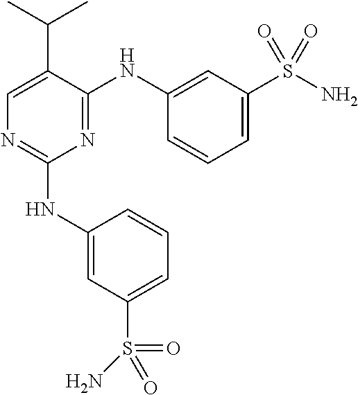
C1(NC2=CC(S(=O)(N)=O)=CC=C2)=NC=C(C(C)C)C(NC2=CC(S(N)(=O)=O)=CC=C2)=N1
